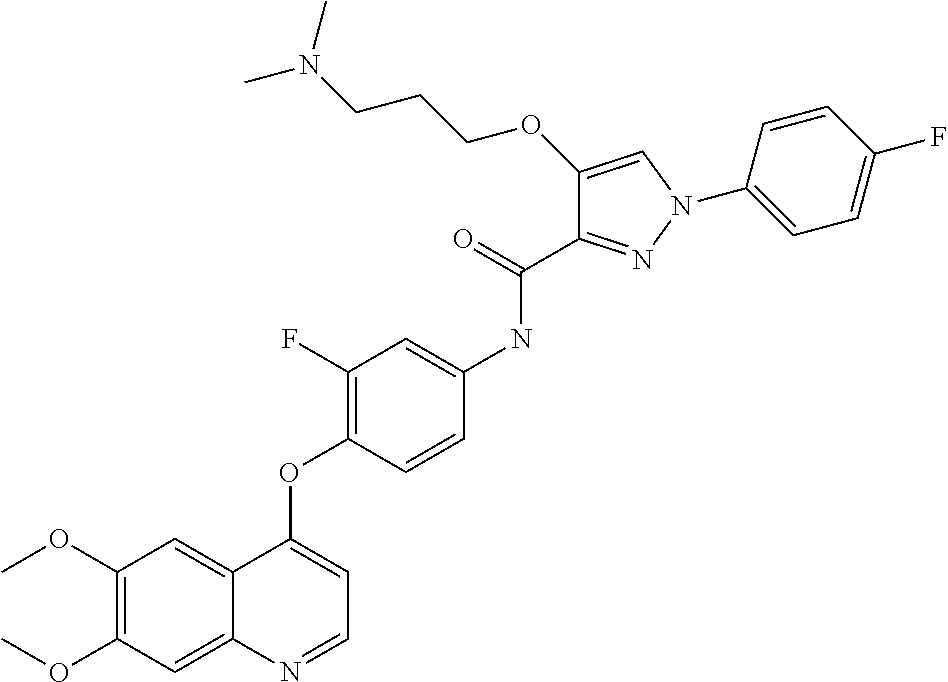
C1(OC)=C(OC)C=C2C(=C1)C(OC1=C(F)C=C(NC(C3=NN(C4=CC=C(F)C=C4)C=C3OCCCN(C)C)=O)C=C1)=CC=N2
